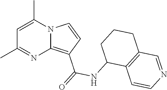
C1(C)=NC2=C(C(=O)NC3C4=C(CCC3)C=NC=C4)C=CN2C(C)=C1
